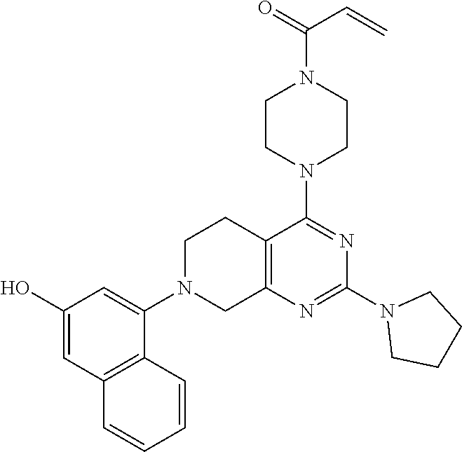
C1(O)=CC2=C(C=CC=C2)C(N2CCC3=C(N=C(N4CCCC4)N=C3N3CCN(C(=O)C=C)CC3)C2)=C1
